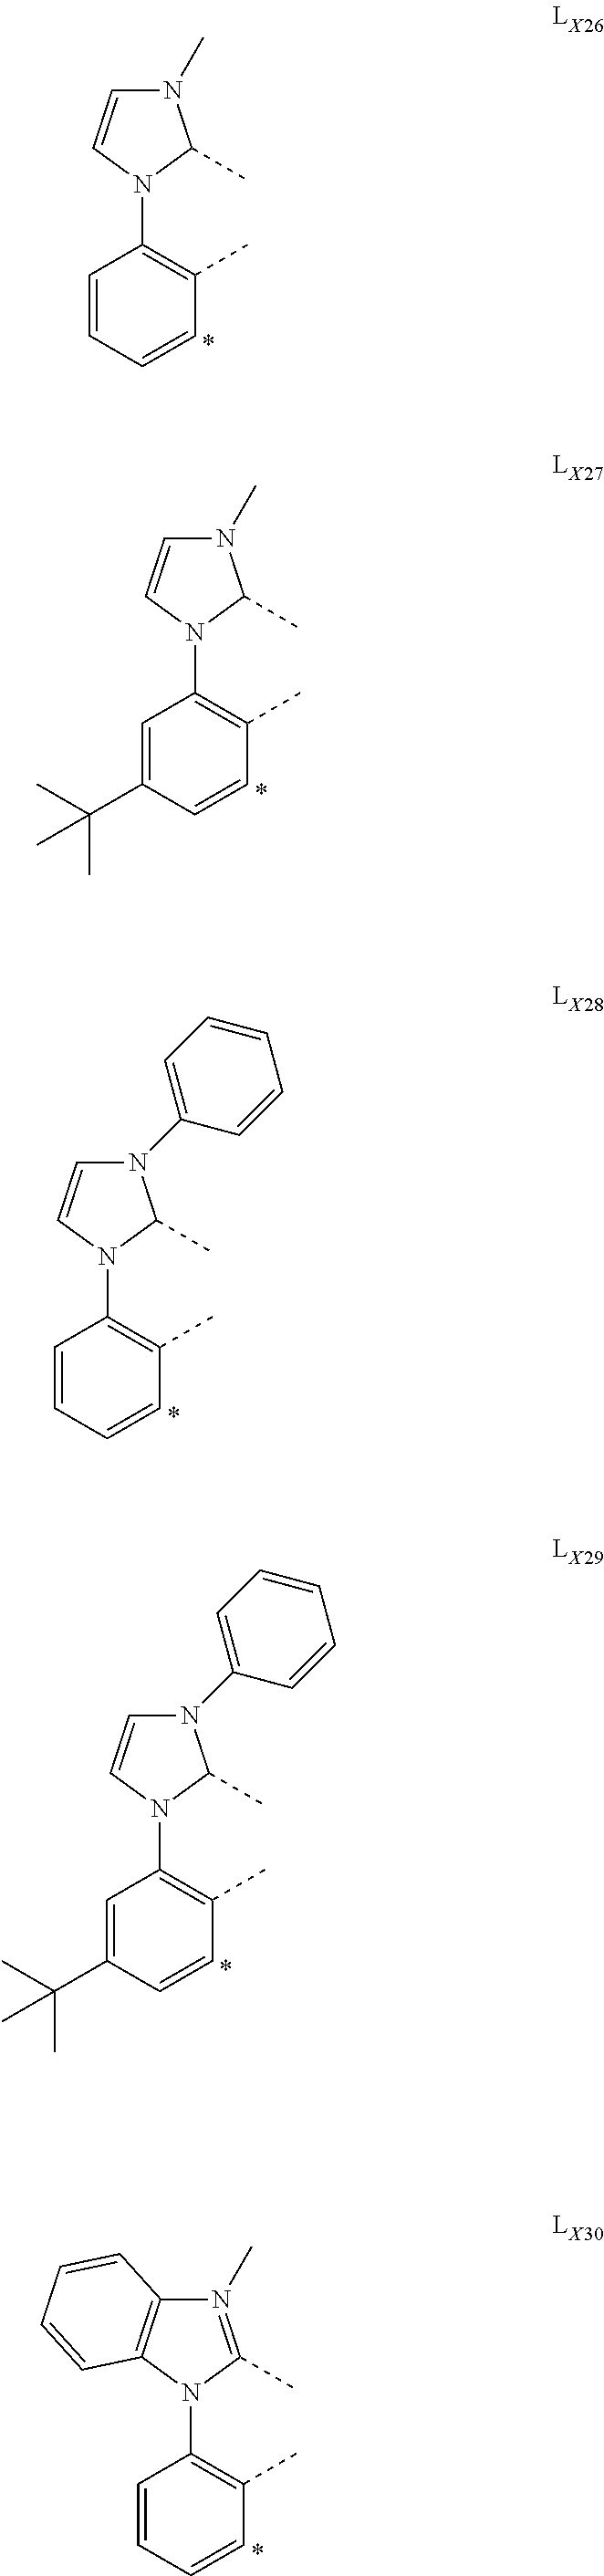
C1=CC=CC(C)=C1N1C(C)N(C)C=C1.C1=C(C(C)(C)C)C=CC(C)=C1N1C(C)N(C)C=C1.C1=CC=CC(C)=C1N1C(C)N(C2=CC=CC=C2)C=C1.C1=C(C(C)(C)C)C=CC(C)=C1N1C(C)N(C2=CC=CC=C2)C=C1.C1=CC=CC(C)=C1N1C(C)=N(C)C2=C1C=CC=C2
